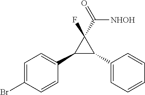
C1=C(Br)C=CC(C2C(C3=CC=CC=C3)C2(C([NHOH])=O)F)=C1
